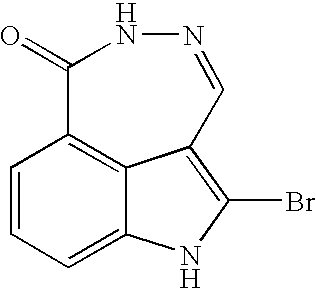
C1=CC=C2C3=C1C(=O)NN=CC3=C(Br)N2
